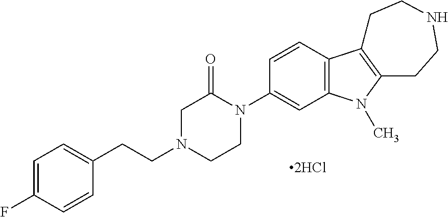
C1=C(F)C=CC(CCN2CCN(C3=CC4=C(C=C3)C3=C(N4C)CCNCC3)C(=O)C2)=C1.[2HCl]
